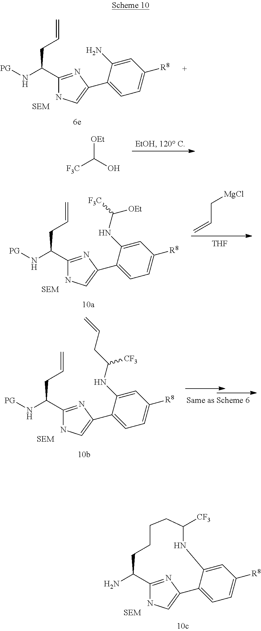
C12=NC(=CN1)C1=CC=C([R8])C=C1NC([CF3])CCCCC2N.C1(C(N[PG])CC=C)=NC(C2=CC=C([R8])C=C2N)=CN1.[OEt]C(O)[F3C].C1(C(N[PG])CC=C)=NC(C2=CC=C([R8])C=C2NC([F3C])[OEt])=CN1.C=CC[MgCl].[THF].C1(C(N[PG])CC=C)=NC(C2=CC=C([R8])C=C2NC(CC=C)[CF3])=CN1
